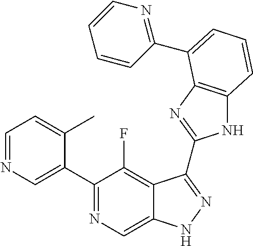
C1=NC=C(C2=NC=C3C(=C2F)C(C2=NC4=C(N2)C=CC=C4C2=NC=CC=C2)=NN3)C(C)=C1
